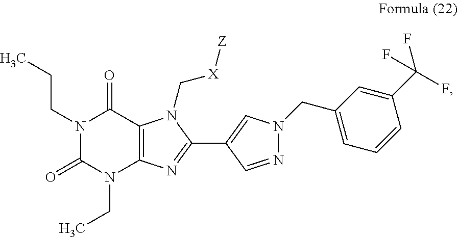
N1(CCC)C(=O)N(CC)C2=C(C1=O)N(C[X][Z])C(C1=CN(CC3=CC=CC(C(F)(F)F)=C3)N=C1)=N2
